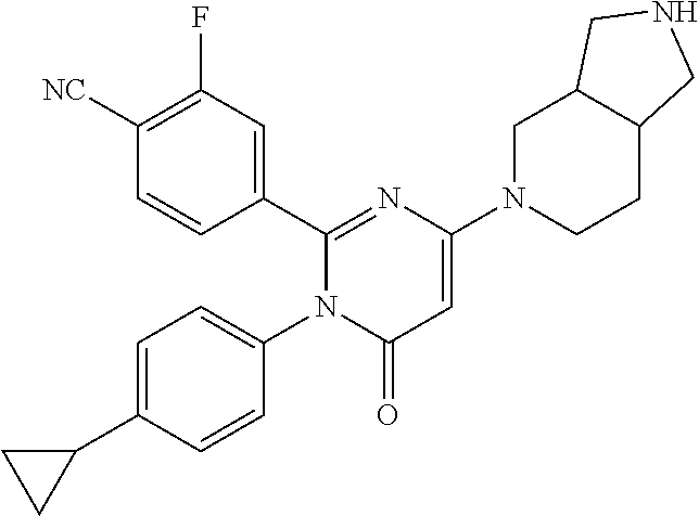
C1([NC])=C(F)C=C(C2=NC(N3CC4C(CC3)CNC4)=CC(=O)N2C2=CC=C(C3CC3)C=C2)C=C1
